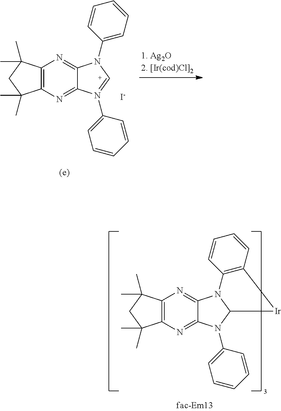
C12=C(N=C3C(=N1)N(C1=CC=CC=C1)[C+]=N3C1=CC=CC=C1)C(C)(C)CC2(C)C.[I-].C12=C(N=C3C(=N1)N1C(N3C3=CC=CC=C3)[Ir]C3=C1C=CC=C3)C(C)(C)CC2(C)C
